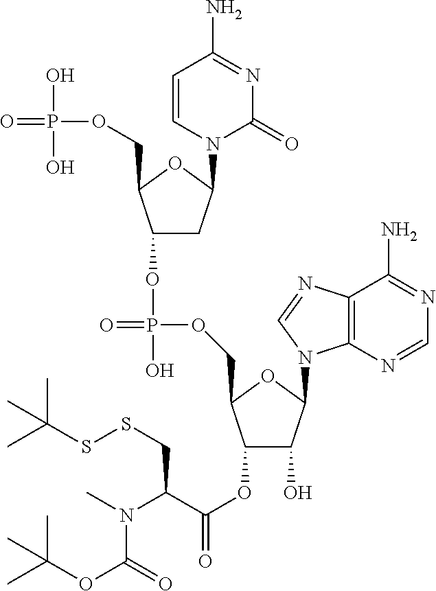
C1=CN(C2CC(OP(=O)(OCC3C(OC(=O)C(N(C)C(=O)OC(C)(C)C)CSSC(C)(C)C)C(O)C(N4C5=C(N=C4)C(N)=NC=N5)O3)O)C(COP(=O)(O)O)O2)C(=O)N=C1N
